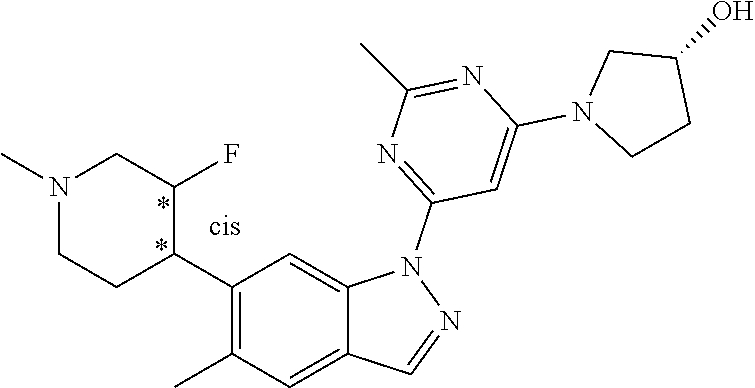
C1(C2C(F)CN(C)CC2)=C(C)C=C2C(=C1)N(C1=NC(C)=NC(N3CCC(O)C3)=C1)N=C2
